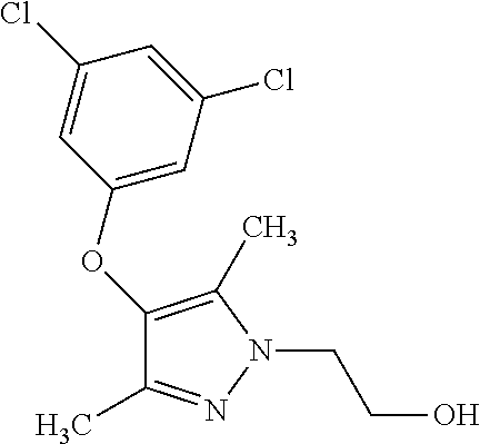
C1(OC2=CC(Cl)=CC(Cl)=C2)=C(C)N(CCO)N=C1C
